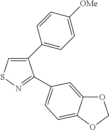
C1(C2=CC=C([OMe])C=C2)=CSN=C1C1=CC=C2C(=C1)OCO2
